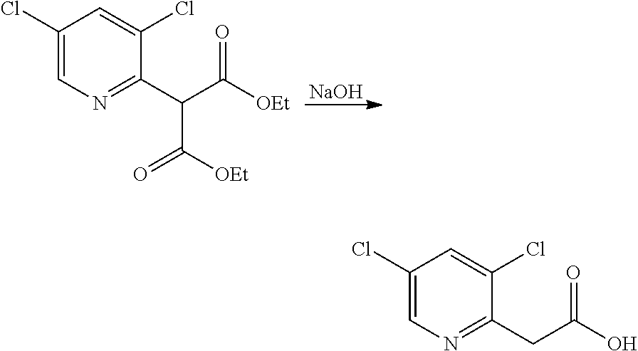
[NaOH].C1(Cl)=CN=C(C(C([OEt])=O)C(=O)[OEt])C(Cl)=C1.C1(Cl)=CN=C(CC(O)=O)C(Cl)=C1
